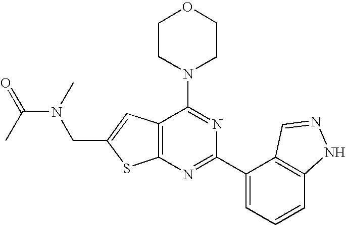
C1CN(C2=NC(C3=CC=CC4=C3C=NN4)=NC3=C2C=C(CN(C(=O)C)C)S3)CCO1
